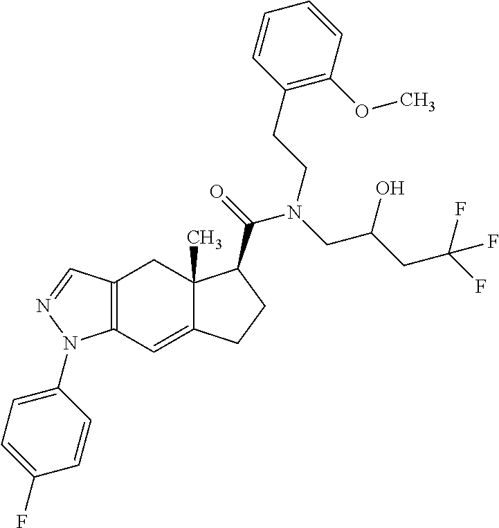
C12=C(C=C3C(C)(C1)C(C(=O)N(CC(CC(F)(F)F)O)CCC1=C(OC)C=CC=C1)CC3)N(C1=CC=C(F)C=C1)N=C2
